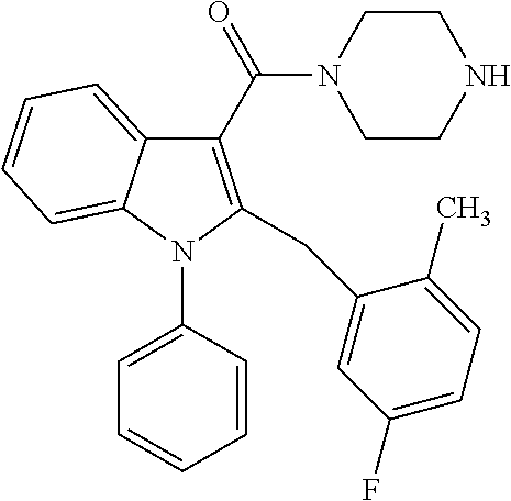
C1(C(=O)N2CCNCC2)=C(CC2=CC(F)=CC=C2C)N(C2=CC=CC=C2)C2=CC=CC=C12
